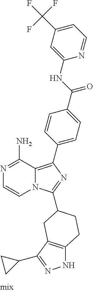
N1=C(N)C2=C(C3=CC=C(C(NC4=CC(C(F)(F)F)=CC=N4)=O)C=C3)N=C(C3CCC4=C(C(C5CC5)=NN4)C3)N2C=C1
